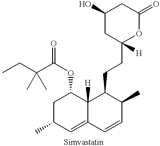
C1C(C)C=C2C([H])(C1OC(=O)C(CC)(C)C)C(CCC1([H])OC(=O)CC(O)C1)C(C)C=C2
